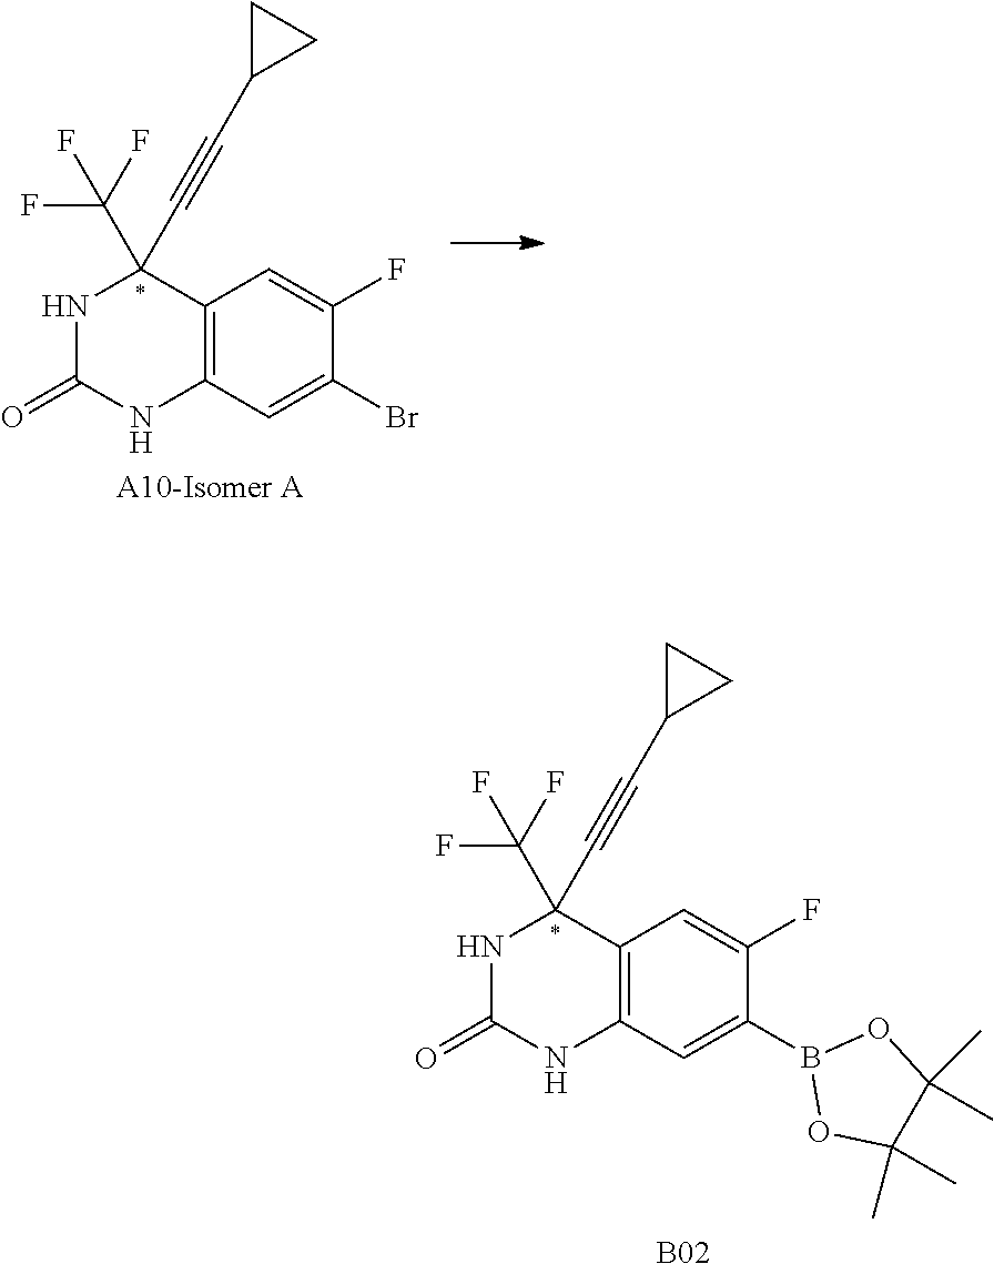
C12=C(C=C(Br)C(F)=C1)NC(=O)NC2(C#CC1CC1)C(F)(F)F.[A10-Isomer A].C12=C(C=C(B3OC(C)(C)C(C)(C)O3)C(F)=C1)NC(=O)NC2(C#CC1CC1)C(F)(F)F.[B02]
